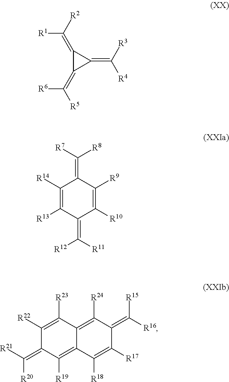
[R1]C([R2])=C1C(=C([R5])[R6])C1=C([R3])[R4].C1([R14])=C([R13])C(=C([R11])[R12])C([R10])=C([R9])C1=C([R7])[R8].C1([R22])=C([R23])C2=C([R24])C(=C([R16])[R15])C([R17])=C([R18])C2=C([R19])C1=C([R21])[R20]
